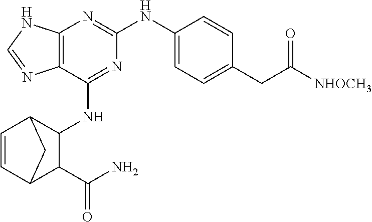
C12=C(C(NC3C4C=CC(C3C(N)=O)C4)=NC(NC3=CC=C(CC([NHOCH3])=O)C=C3)=N1)N=CN2
